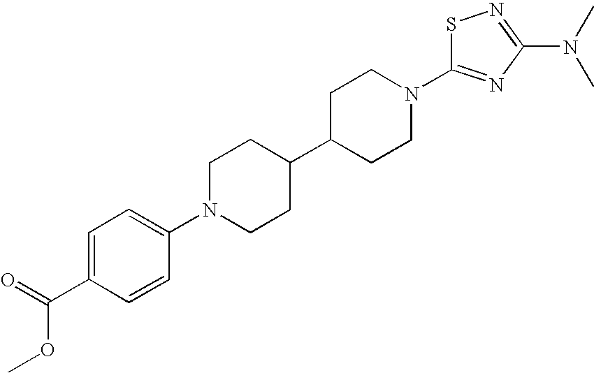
C1N(C2=CC=C(C(OC)=O)C=C2)CCC(C2CCN(C3=NC(N(C)C)=NS3)CC2)C1
